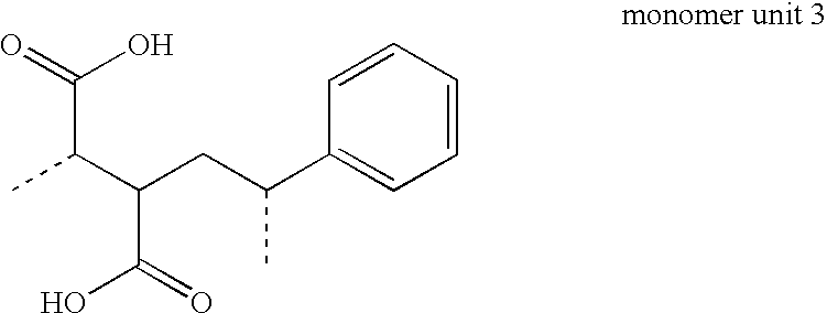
CC(C(CC(C1=CC=CC=C1)C)C(=O)O)C(=O)O
